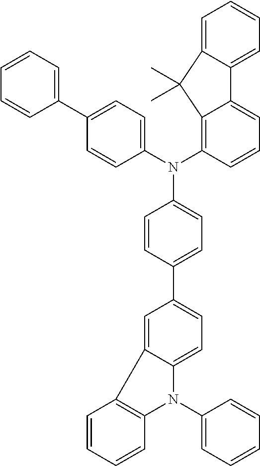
N(C1=CC=C(C2=CC=C3C(=C2)C2=C(N3C3=CC=CC=C3)C=CC=C2)C=C1)(C1=CC=C(C2=CC=CC=C2)C=C1)C1=C2C(=CC=C1)C1=CC=CC=C1C2(C)C
